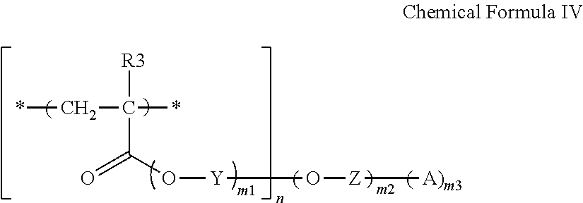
*CC([R3])(*)C(O[Y]O[Z][A)m3])=O
